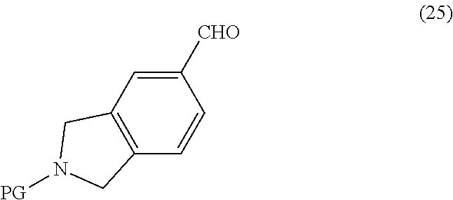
C1([CHO])=CC2=C(C=C1)CN([PG])C2
